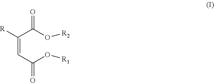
C(=CC(O[R1])=O)(C(O[R2])=O)[R]
